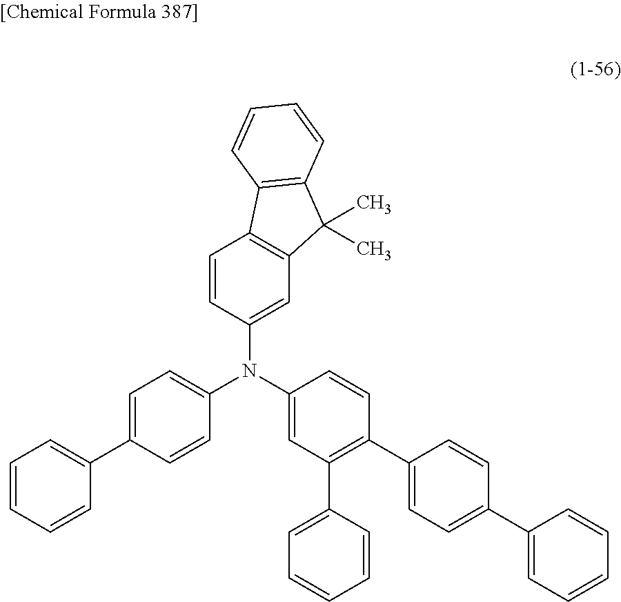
C1=CC(N(C2=CC=C(C3=CC=CC=C3)C=C2)C2=CC3=C(C=C2)C2=C(C3(C)C)C=CC=C2)=CC(C2=CC=CC=C2)=C1C1=CC=C(C2=CC=CC=C2)C=C1
